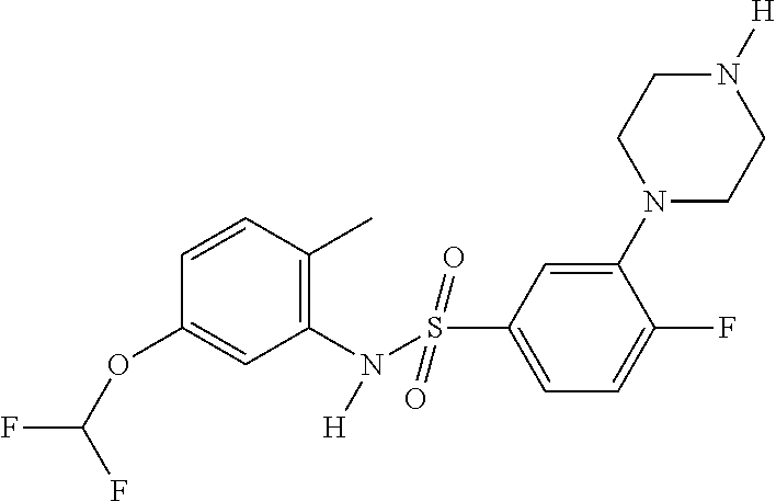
C1(N(S(C2=CC=C(F)C(N3CCN([H])CC3)=C2)(=O)=O)[H])=C(C)C=CC(OC(F)F)=C1
